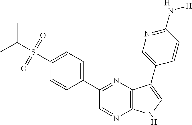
C1(C2=NC3=C(N=C2)NC=C3C2=CN=C(N[H])C=C2)=CC=C(S(C(C)C)(=O)=O)C=C1.[H].[H]
